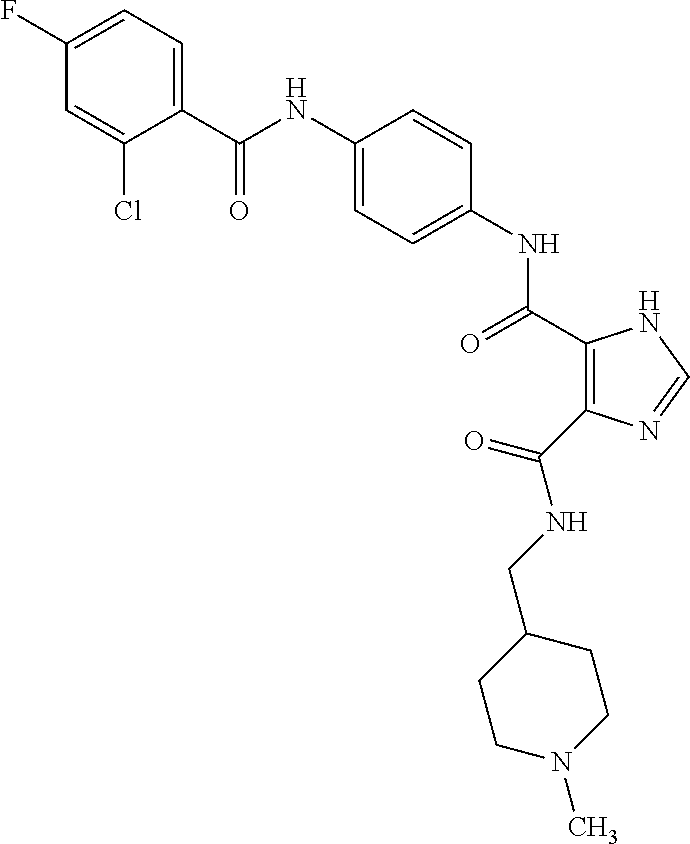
C(NC1=CC=C(NC(=O)C2=C(C(NCC3CCN(C)CC3)=O)N=CN2)C=C1)(=O)C1=CC=C(F)C=C1Cl
